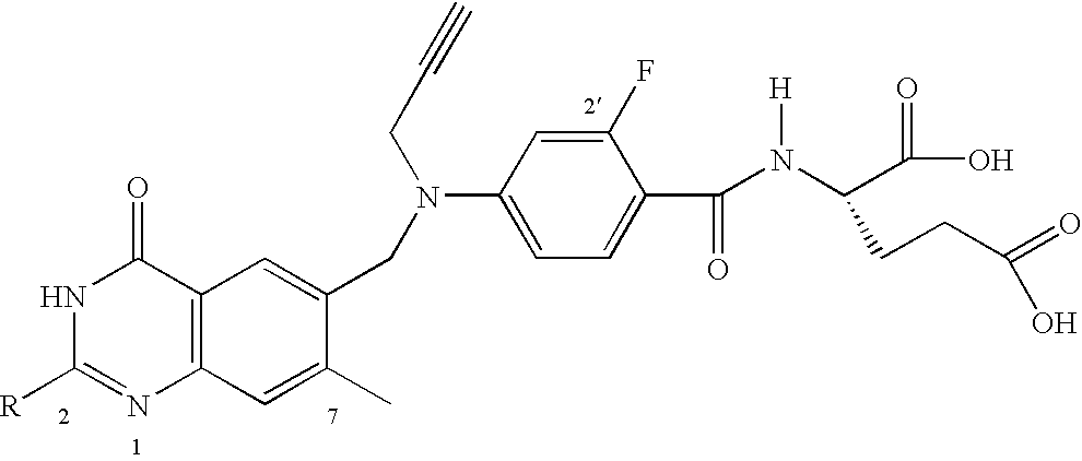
C12=C(C=C(C)C(CN(CC#C)C3=CC=C(C(=O)N(C(C(O)=O)CCC(=O)O)[H])C(F)=C3)=C1)N=C([R])NC2=O
